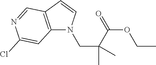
C(C(C(OCC)=O)(C)C)N1C2=C(C=C1)C=NC(Cl)=C2
